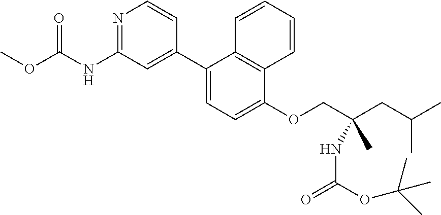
N1=C(NC(OC)=O)C=C(C2=CC=C(OCC(CC(C)C)(C)NC(=O)OC(C)(C)C)C3=C2C=CC=C3)C=C1
